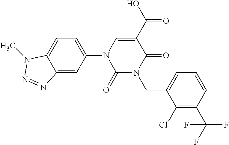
C1(=O)N(CC2=CC=CC(C(F)(F)F)=C2Cl)C(=O)C(C(O)=O)=CN1C1=CC=C2C(=C1)N=NN2C
